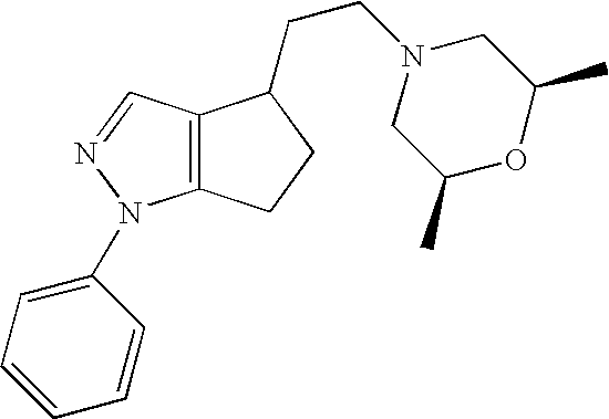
C12=C(N(C3=CC=CC=C3)N=C1)CCC2CCN1CC(C)OC(C)C1
